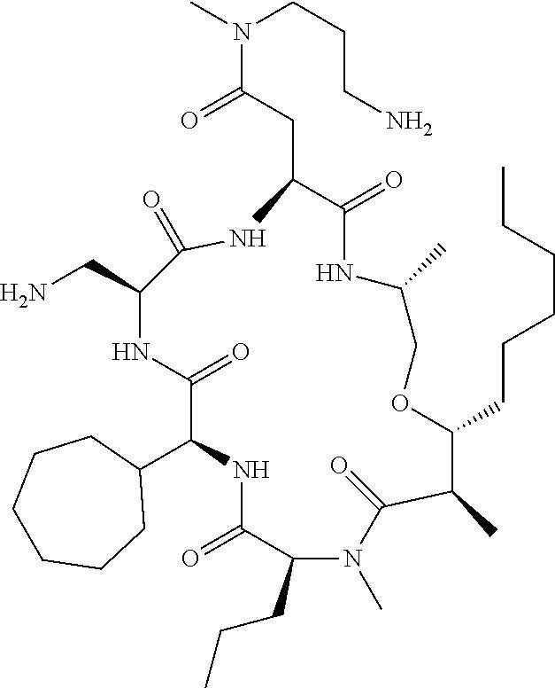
C1(C2NC(=O)C(CCC)N(C)C(=O)C(C)C(CCCCCC)OCC(C)NC(=O)C(CC(N(C)CCCN)=O)NC(=O)C(CN)NC2=O)CCCCCC1
